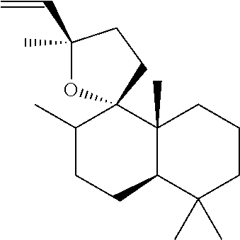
CC1CCC2C(C)(CCCC2(C)C)C12OC(C)(C=C)CC2
